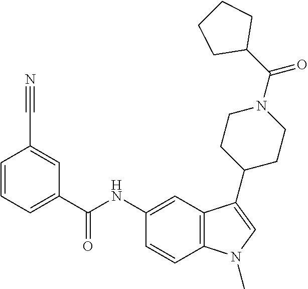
C1=CC=C(C(NC2=CC3=C(C=C2)N(C)C=C3C2CCN(C(C3CCCC3)=O)CC2)=O)C=C1C#N
